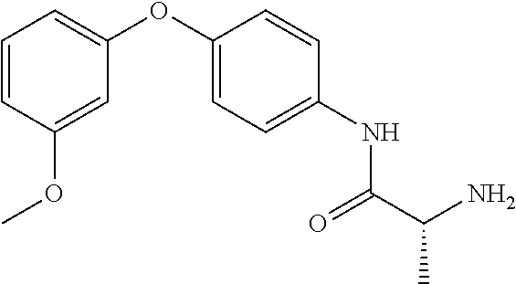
C1=CC(OC)=CC(OC2=CC=C(NC(C(N)C)=O)C=C2)=C1
